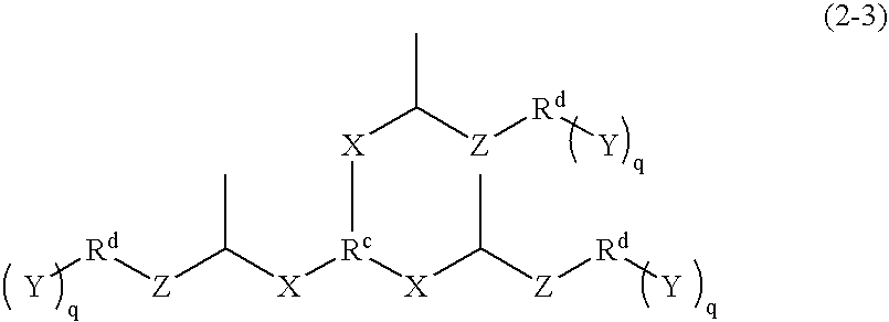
[Y][Rd][Z]C([X][Rc]([X]C([Z][Rd][Y])C)[X]C([Z][Rd][Y])C)C
